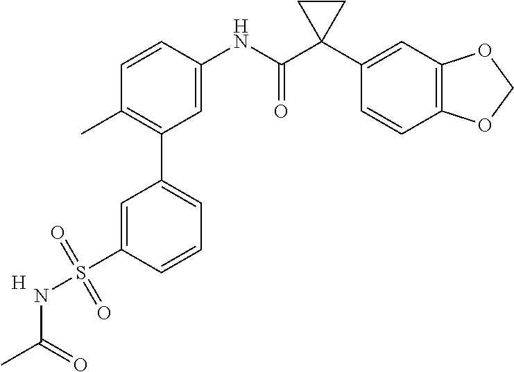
C1=C(NC(C2(C3=CC4=C(C=C3)OCO4)CC2)=O)C=CC(C)=C1C1=CC=CC(S(=O)(=O)NC(C)=O)=C1.[H]
